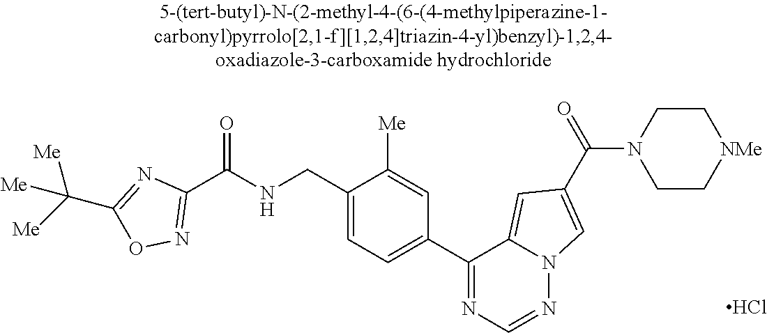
C1(C(NCC2=CC=C(C3=NC=NN4C3=CC(C(N3CC[NMe]CC3)=O)=C4)C=C2[Me])=O)=NOC(C([Me])([Me])[Me])=N1.Cl
